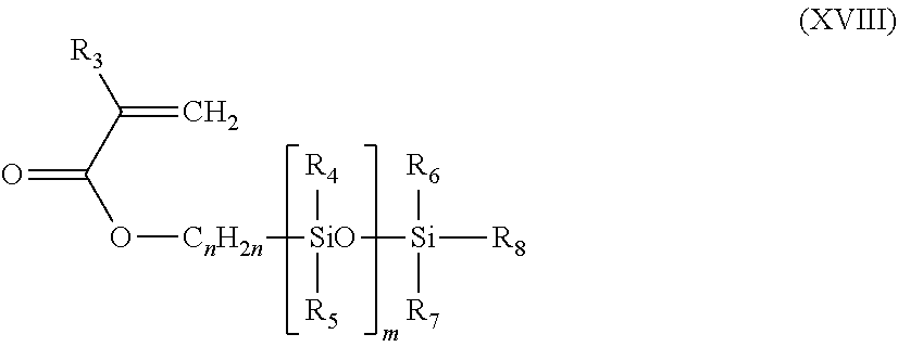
[R3]C(C(O[CnH2n][SiO]([R4])([R5])[Si]([R6])([R7])[R8])=O)=C
